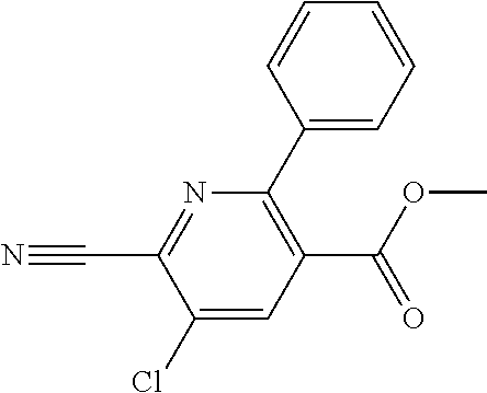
C1(C(OC)=O)=C(C2=CC=CC=C2)N=C(C#N)C(Cl)=C1
